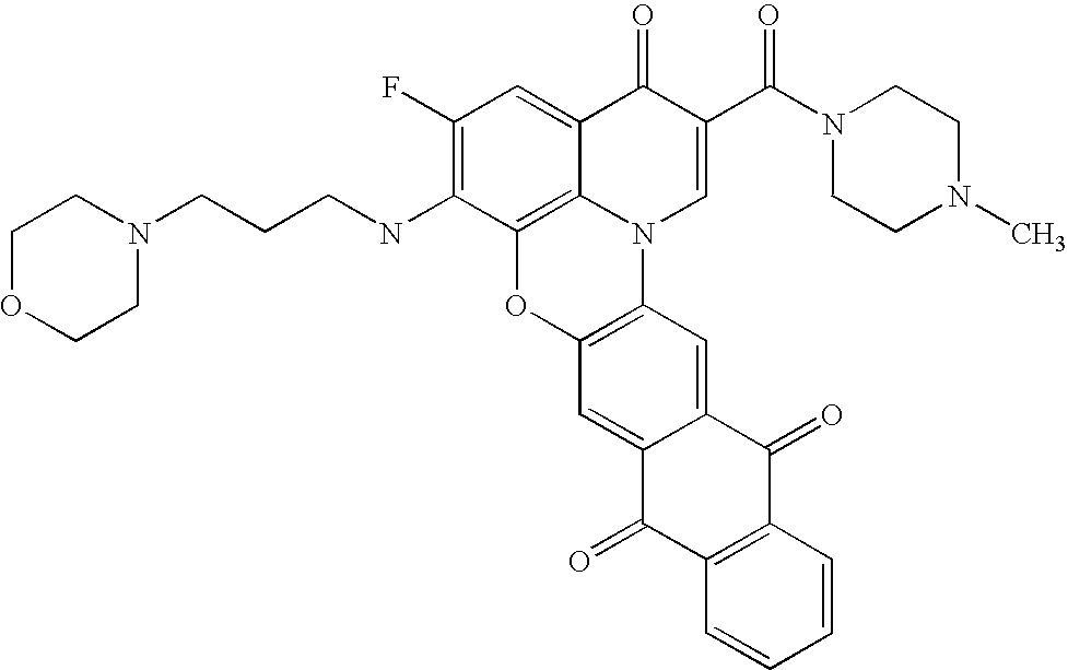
C1(F)=C(NCCCN2CCOCC2)C2=C3C(=C1)C(=O)C(C(N1CCN(C)CC1)=O)=CN3C1=C(O2)C=C2C(=C1)C(=O)C1=C(C2=O)C=CC=C1
